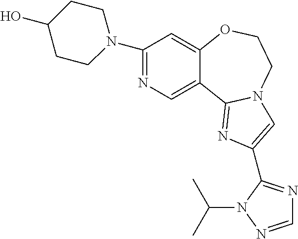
C1(N2CCC(O)CC2)=NC=C2C(=C1)OCCN1C2=NC(C2=NC=NN2C(C)C)=C1
